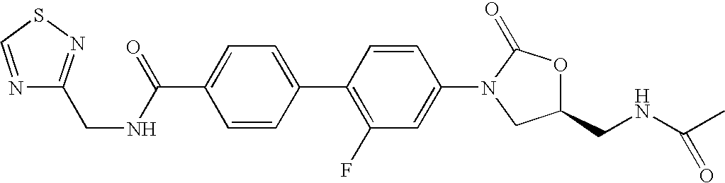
O=C(C1=CC=C(C2=C(F)C=C(N3CC(CNC(C)=O)OC3=O)C=C2)C=C1)NCC1=NSC=N1
